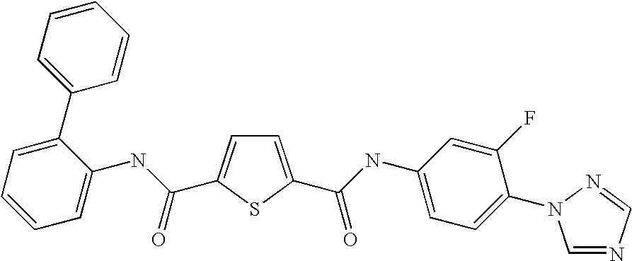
C1=C(C(=O)NC2=CC=C(N3C=NC=N3)C(F)=C2)SC(C(NC2=CC=CC=C2C2=CC=CC=C2)=O)=C1
